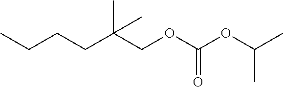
C(C(COC(OC(C)C)=O)(C)C)CCC
